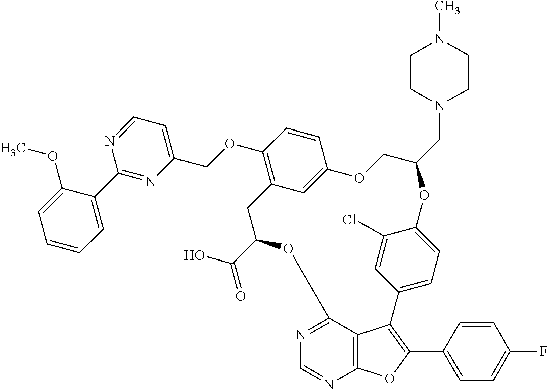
C1=CC=C(C2=NC(COC3=C4C=C(C=C3)OCC(CN3CCN(C)CC3)OC3=CC=C(C=C3Cl)C3=C(C5=CC=C(F)C=C5)OC5=C3C(=NC=N5)OC(C(O)=O)C4)=CC=N2)C(OC)=C1
